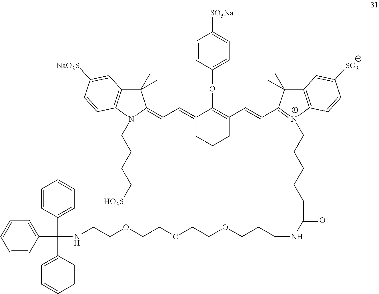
C1=CC(OC2=C(C=CC3=[N+](CCCCCC(=O)NCCCOCCOCCOCCNC(C4=CC=CC=C4)(C4=CC=CC=C4)C4=CC=CC=C4)C4=C(C3(C)C)C=C([SO3])C=C4)CCCC2=CC=C2N(CCCC[HO3S])C3=C(C2(C)C)C=C([NaO3S])C=C3)=CC=C1[SO3Na]
